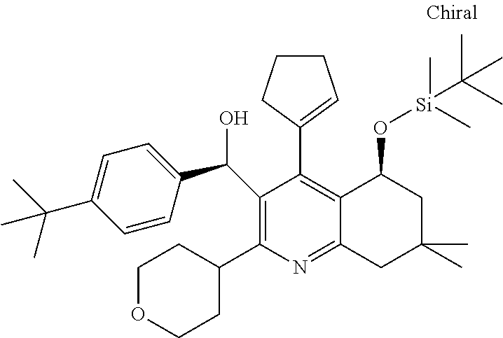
C1(C(O)C2=CC=C(C(C)(C)C)C=C2)=C(C2CCOCC2)N=C2C(=C1C1=CCCC1)C(O[Si](C(C)(C)C)(C)C)CC(C)(C)C2
